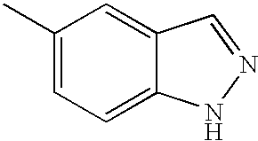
C12=CC(C)=CC=C1NN=C2
